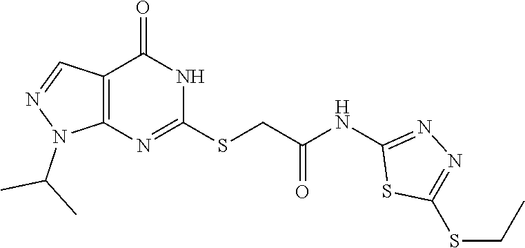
C12=C(N=C(SCC(NC3=NN=C(SCC)S3)=O)NC1=O)N(C(C)C)N=C2
